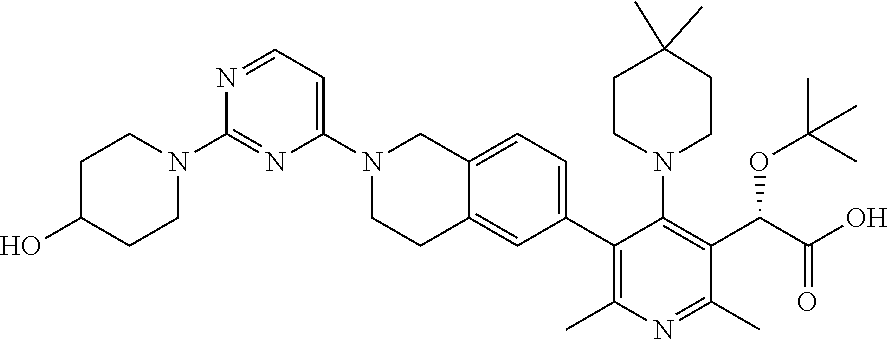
C1(C2=C(C)N=C(C)C(C(C(O)=O)OC(C)(C)C)=C2N2CCC(C)(C)CC2)=CC=C2C(=C1)CCN(C1=CC=NC(N3CCC(O)CC3)=N1)C2
